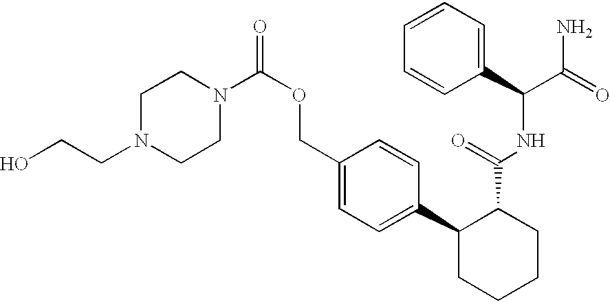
C1CN(C(OCC2=CC=C(C3CCCCC3C(=O)NC(C(=O)N)C3=CC=CC=C3)C=C2)=O)CCN1CCO
